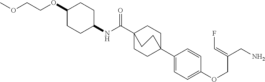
C1(C23CCC(C(NC4CCC(OCCOC)CC4)=O)(CC2)CC3)=CC=C(OCC(CN)=CF)C=C1
